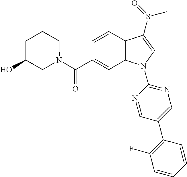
C(C1=CC2=C(C=C1)C(S(=O)C)=CN2C1=NC=C(C2=C(F)C=CC=C2)C=N1)(=O)N1CCCC(O)C1
